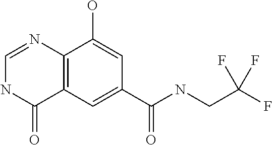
C12=C(C=C(C(NCC(F)(F)F)=O)C=C1O)C(=O)NC=N2
